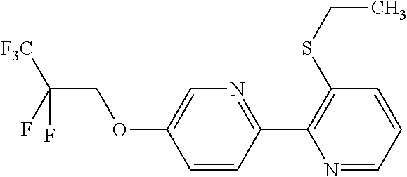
C1(C2=C(SCC)C=CC=N2)=NC=C(OCC(F)([F3C])F)C=C1
